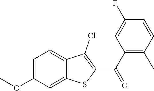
C1=C(OC)C=C2C(=C1)C(Cl)=C(C(C1=C(C)C=CC(F)=C1)=O)S2
